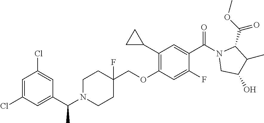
C1(Cl)=CC(Cl)=CC(C(N2CCC(COC3=C(C4CC4)C=C(C(N4CC(O)C(C)C4C(=O)OC)=O)C(F)=C3)(F)CC2)C)=C1
